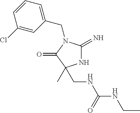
N1C(=N)N(CC2=CC=CC(Cl)=C2)C(=O)C1(C)CNC(NCC)=O
